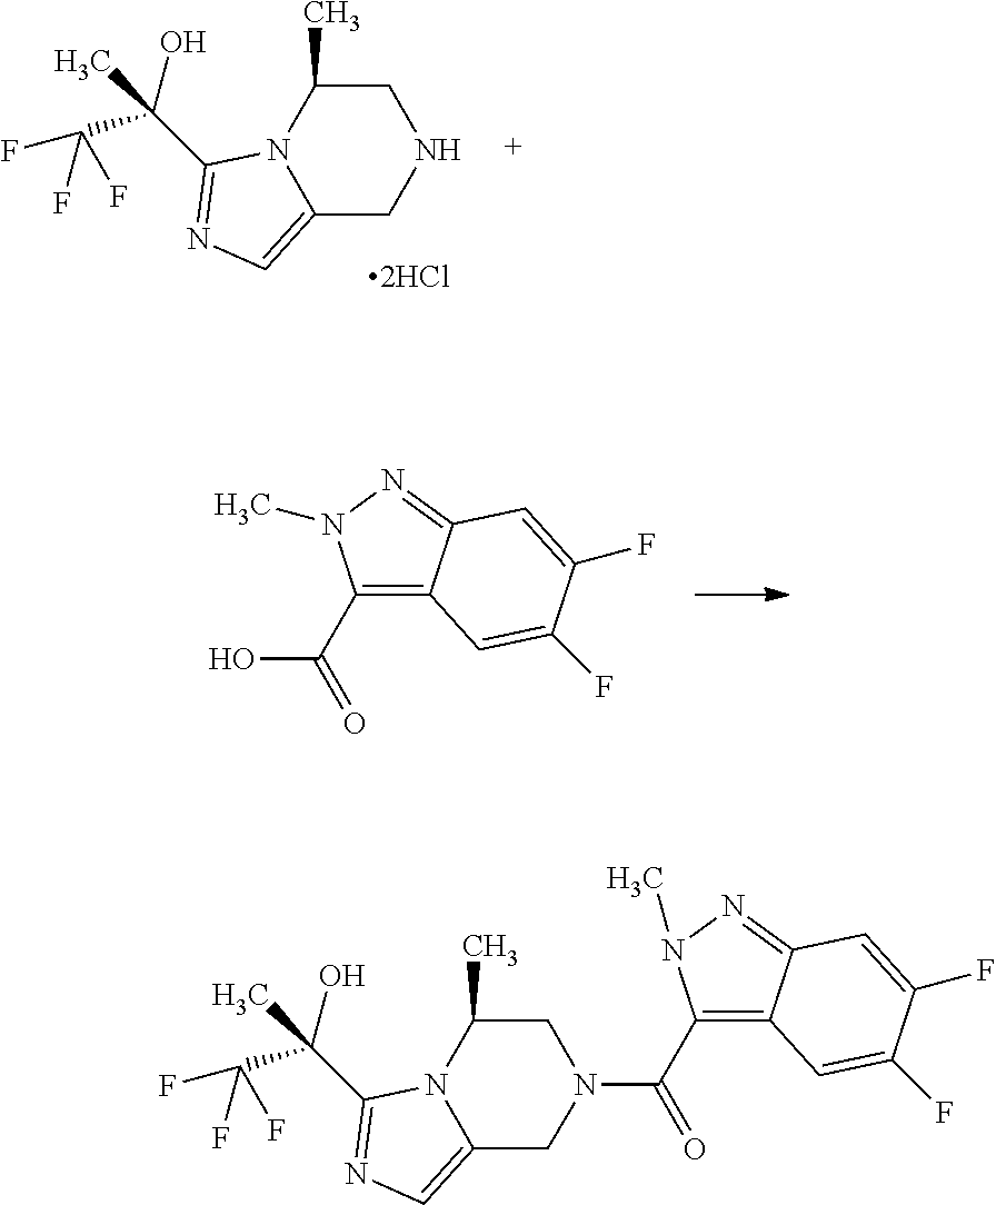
C12=CN=C(C(O)(C(F)(F)F)C)N1C(C)CNC2.C1(C(=O)O)=C2C(=NN1C)C=C(F)C(F)=C2.C1(C(=O)N2CC(C)N3C(=CN=C3C(O)(C(F)(F)F)C)C2)=C2C(=NN1C)C=C(F)C(F)=C2
